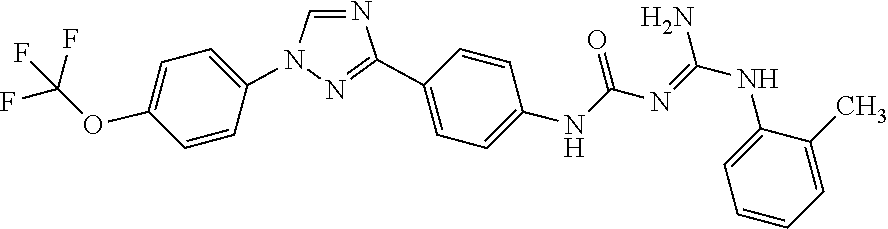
C1=NC(C2=CC=C(NC(N=C(NC3=CC=CC=C3C)N)=O)C=C2)=NN1C1=CC=C(OC(F)(F)F)C=C1
